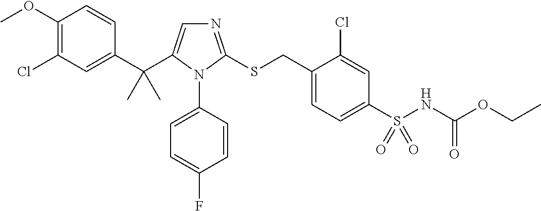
C1(C(C2=CN=C(SCC3=CC=C(S(NC(OCC)=O)(=O)=O)C=C3Cl)N2C2=CC=C(F)C=C2)(C)C)=CC(Cl)=C(OC)C=C1
